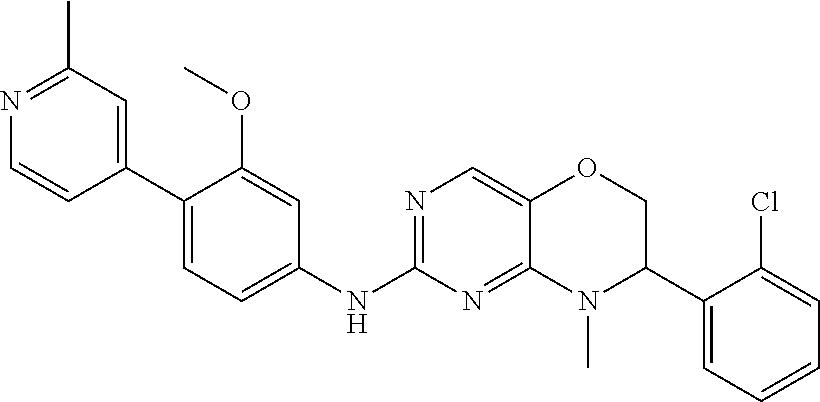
N1=C(NC2=CC=C(C3=CC(C)=NC=C3)C(OC)=C2)N=C2C(=C1)OCC(C1=CC=CC=C1Cl)N2C
